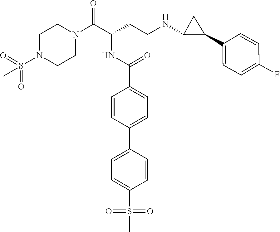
C1N(S(=O)(=O)C)CCN(C(C(CCNC2C(C3=CC=C(F)C=C3)C2)NC(C2=CC=C(C3=CC=C(S(C)(=O)=O)C=C3)C=C2)=O)=O)C1
